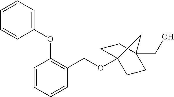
C1=CC=CC(COC23CCC(CO)(CC2)C3)=C1OC1=CC=CC=C1
